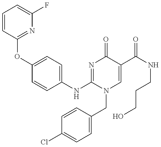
C1(NC2=NC(=O)C(C(NCCCO)=O)=CN2CC2=CC=C(Cl)C=C2)=CC=C(OC2=NC(F)=CC=C2)C=C1
